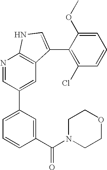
N1=CC(C2=CC=CC(C(N3CCOCC3)=O)=C2)=CC2=C1NC=C2C1=C(Cl)C=CC=C1OC
